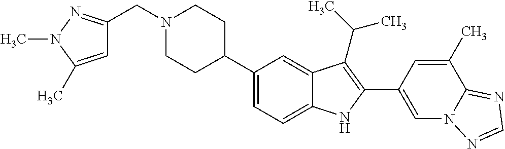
N1(CC2=NN(C)C(C)=C2)CCC(C2=CC=C3C(=C2)C(C(C)C)=C(C2=CN4C(=NC=N4)C(C)=C2)N3)CC1
